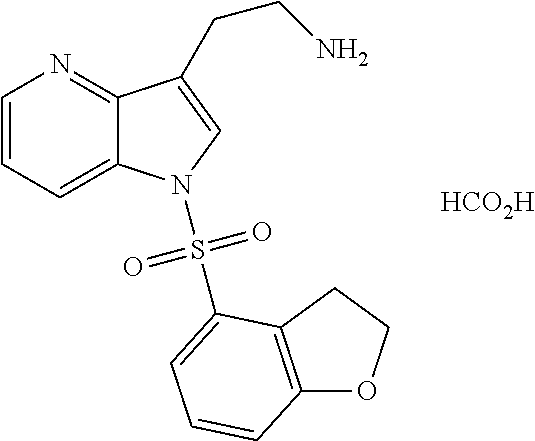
[HCO2H].C1=CC=C2C(=N1)C(CCN)=CN2S(=O)(=O)C1=CC=CC2=C1CCO2
